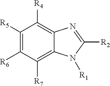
C1([R5])=C([R6])C([R7])=C2C(=C1[R4])N=C([R2])N2[R1]
